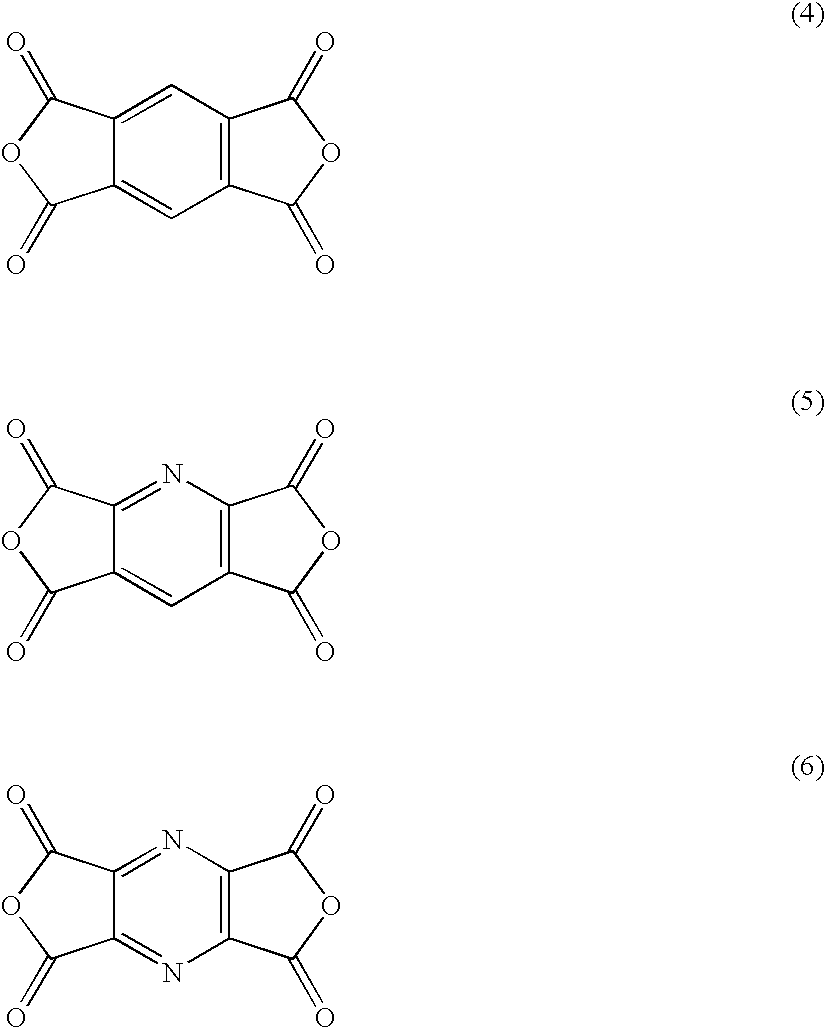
C12=C(C=C3C(=C1)C(=O)OC3=O)C(=O)OC2=O.C12=C(N=C3C(=C1)C(=O)OC3=O)C(=O)OC2=O.C12=C(N=C3C(=N1)C(=O)OC3=O)C(=O)OC2=O
